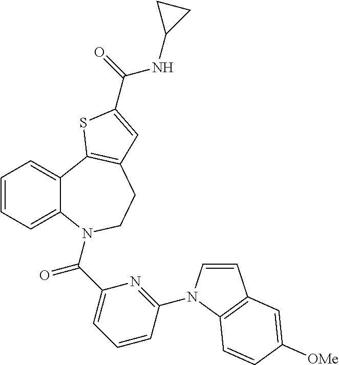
C1=CC=C2C(=C1)C1=C(CCN2C(C2=CC=CC(N3C=CC4=C3C=CC([OMe])=C4)=N2)=O)C=C(C(=O)NC2CC2)S1
